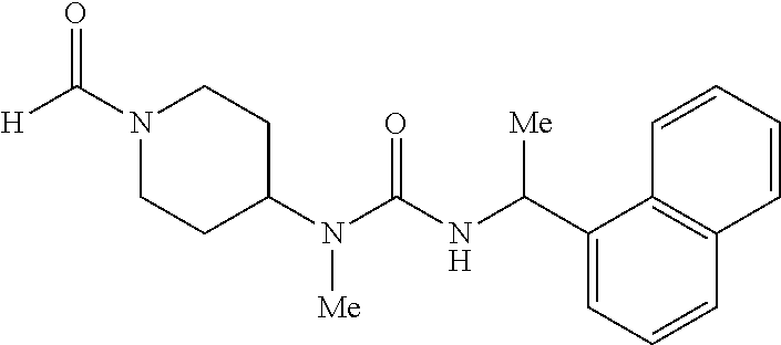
N1(C([H])=O)CCC(N(C(NC(C2=CC=CC3=C2C=CC=C3)[Me])=O)[Me])CC1
